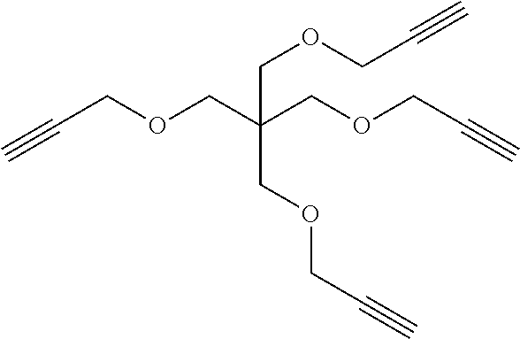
C(COCC(COCC#C)(COCC#C)COCC#C)#C
